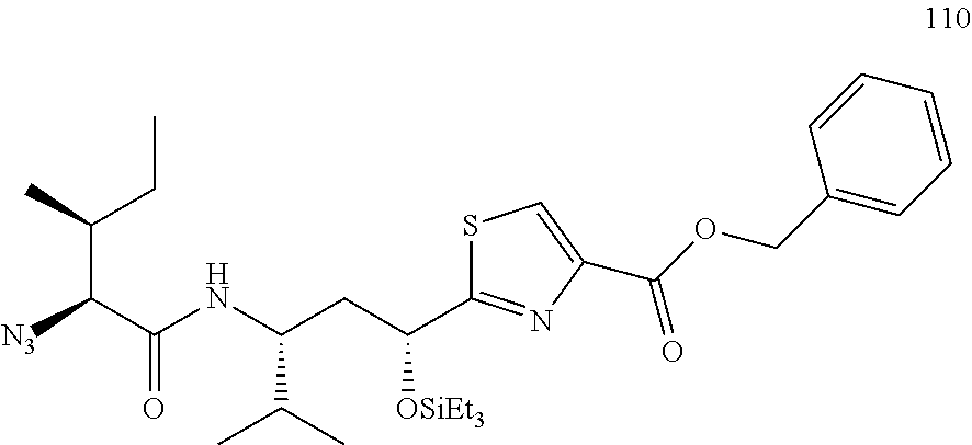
C(C(C(=O)NC(CC(C1=NC(C(OCC2=CC=CC=C2)=O)=CS1)[OSiEt3])C(C)C)[N3])(C)CC
